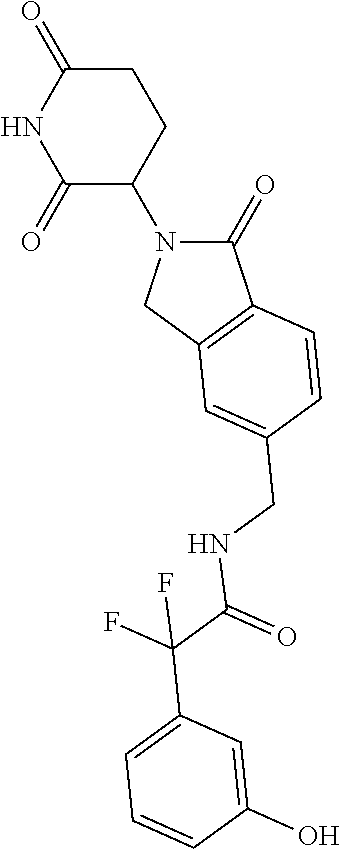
C1(=O)N(C2CCC(=O)NC2=O)CC2=C1C=CC(CNC(=O)C(F)(F)C1=CC=CC(O)=C1)=C2
